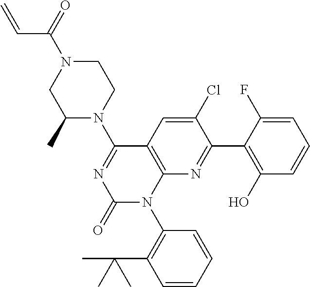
C12=C(C(N3CCN(C(C=C)=O)CC3C)=NC(=O)N1C1=C(C(C)(C)C)C=CC=C1)C=C(Cl)C(C1=C(O)C=CC=C1F)=N2
